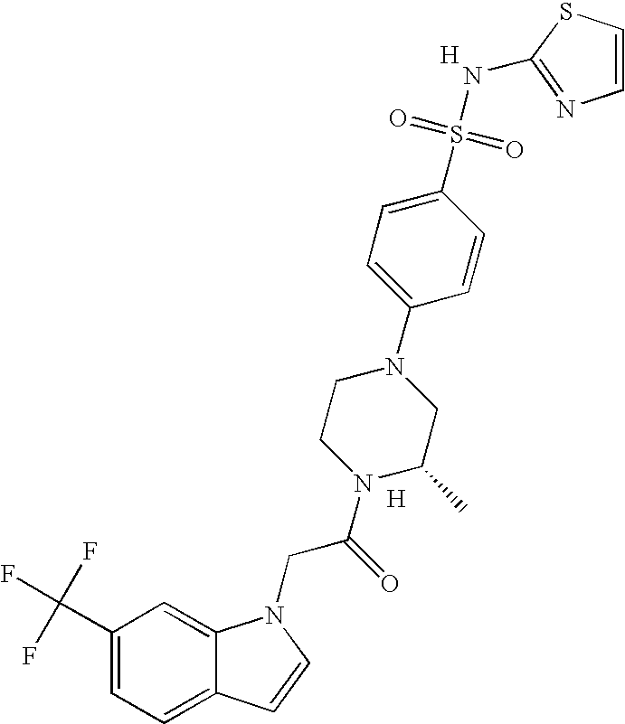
C1(C(F)(F)F)=CC=C2C(=C1)N(CC(N1C(C)CN(C3=CC=C(S(=O)(=O)NC4=NC=CS4)C=C3)CC1)=O)C=C2.[H].[H]
